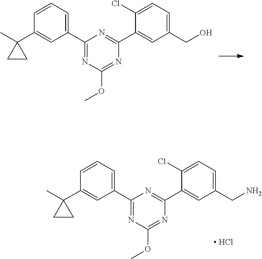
C1(C2=NC(OC)=NC(C3=CC(CO)=CC=C3Cl)=N2)=CC=CC(C2(C)CC2)=C1.C1(C2=NC(OC)=NC(C3=CC(CN)=CC=C3Cl)=N2)=CC=CC(C2(C)CC2)=C1.[ HCl]
